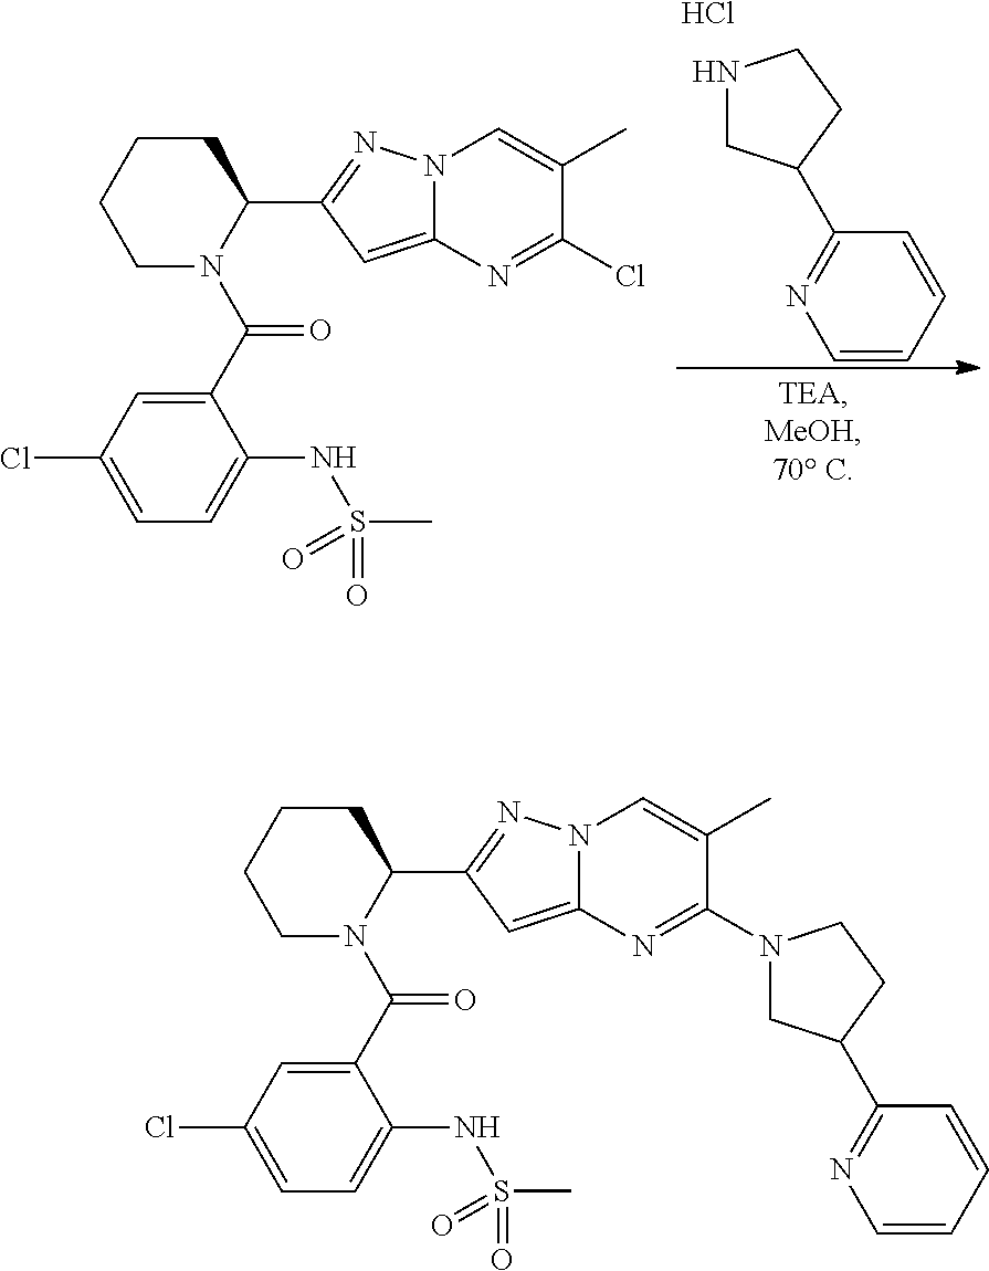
Cl.N1CC(C2=NC=CC=C2)CC1.C1CCCN(C(C2=CC(Cl)=CC=C2NS(C)(=O)=O)=O)C1C1=NN2C(=C1)N=C(Cl)C(C)=C2.C1CCCN(C(C2=CC(Cl)=CC=C2NS(C)(=O)=O)=O)C1C1=NN2C(=C1)N=C(N1CC(C3=NC=CC=C3)CC1)C(C)=C2
